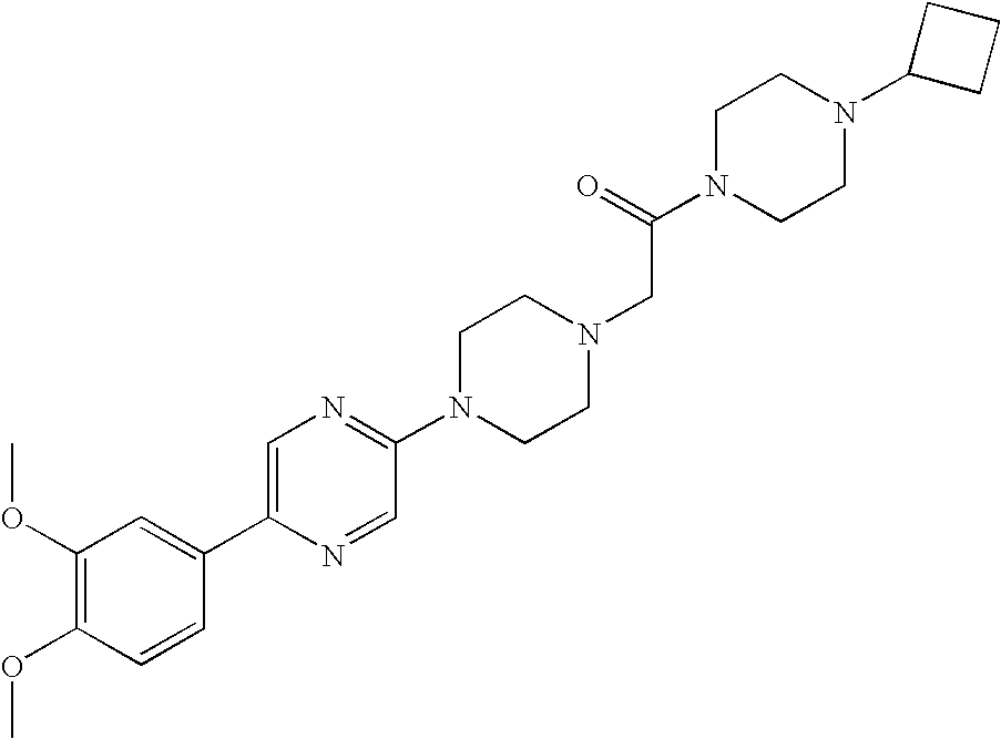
C1(OC)=C(OC)C=CC(C2=CN=C(N3CCN(CC(N4CCN(C5CCC5)CC4)=O)CC3)C=N2)=C1
